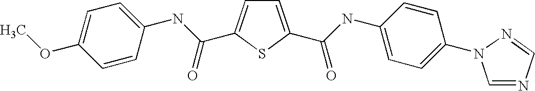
C1=C(C(=O)NC2=CC=C(N3C=NC=N3)C=C2)SC(C(NC2=CC=C(OC)C=C2)=O)=C1
